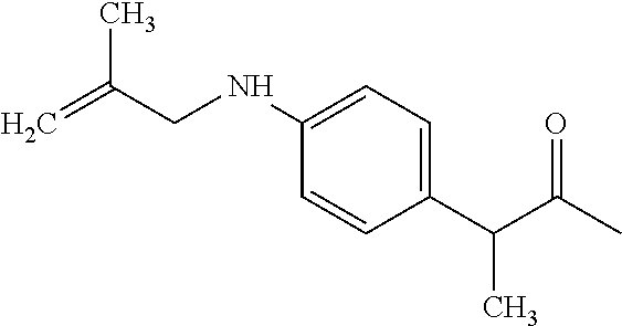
C1(C(C(C)=O)C)=CC=C(NCC(=C)C)C=C1
